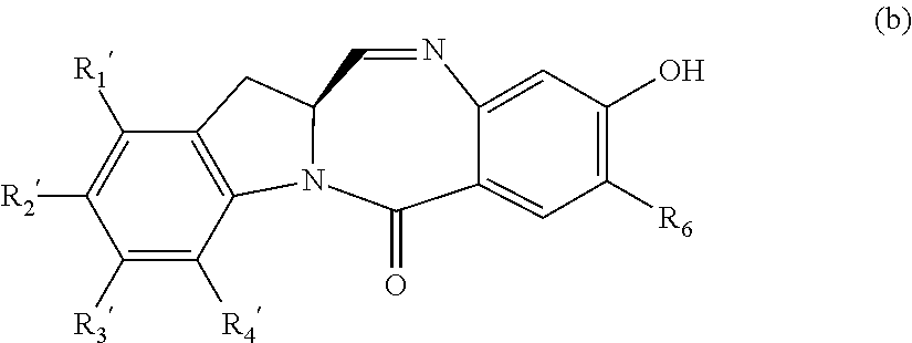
C1([R3])=C([R4])C2=C(C([R1])=C1[R2])CC1C=NC3=CC(O)=C([R6])C=C3C(=O)N21
